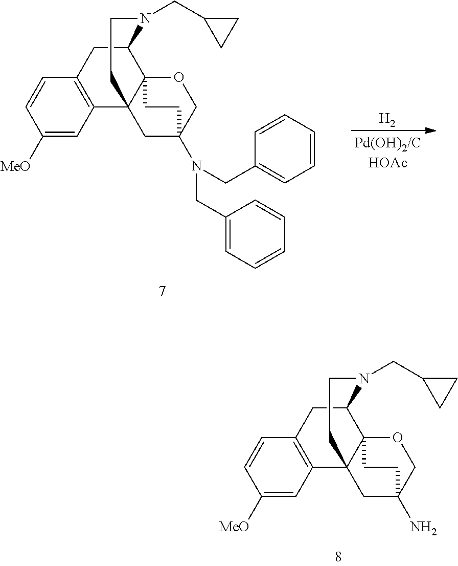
C1([MeO])=CC2=C(C=C1)CC1C34C2(CC(N)(CO3)CC4)CCN1CC1CC1.C1([MeO])=CC2=C(C=C1)CC1C34C2(CC(N(CC2=CC=CC=C2)CC2=CC=CC=C2)(CO3)CC4)CCN1CC1CC1.[H2]
